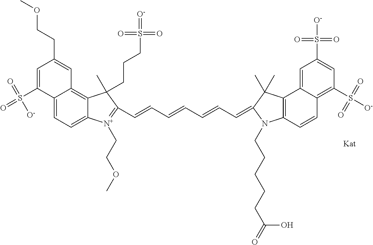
C1=C(S(=O)(=O)[O-])C2=CC=C3C(=C2C=C1CCOC)C(C)(CCCS(=O)(=O)=[O-])C(C=CC=CC=CC=C1C(C)(C)C2=C(C=CC4=C(S([O-])(=O)=O)C=C(S([O-])(=O)=O)C=C24)N1CCCCCC(=O)O)=[N+]3CCOC
